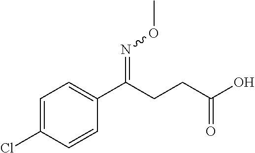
C1=C(Cl)C=CC(C(CCC(O)=O)=NOC)=C1
